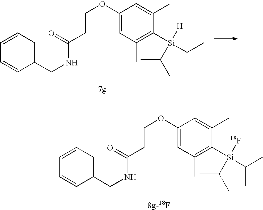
C1=CC=C(CNC(CCOC2=CC(C)=C([Si](C(C)C)([H])C(C)C)C(C)=C2)=O)C=C1.C1=CC=C(CNC(CCOC2=CC(C)=C([Si](C(C)C)([18F])C(C)C)C(C)=C2)=O)C=C1
